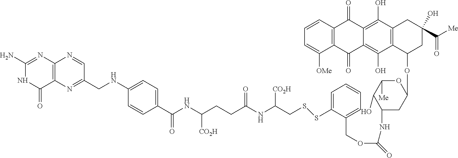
C1=CC(C(=O)NC(CCC(=O)NC(CSSC2=CC=CC=C2COC(NC2CC(OC3CC(C(=O)[Me])(O)CC4=C3C(O)=C3C(=C4O)C(=O)C4=C(C3=O)C([OMe])=CC=C4)OC([Me])C2O)=O)[CO2H])[CO2H])=CC=C1NCC1=NC2=C(N=C1)N=C(N)NC2=O
